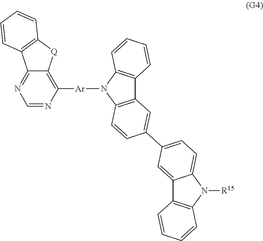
C12=C(N([Ar]C3=C4C(=NC=N3)C3=C([Q]4)C=CC=C3)C3=C1C=CC=C3)C=CC(C1=CC=C3C(=C1)C1=C(N3[R15])C=CC=C1)=C2
